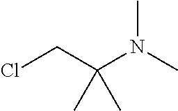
ClCC(N(C)C)(C)C
